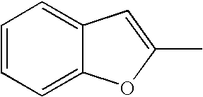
C1=CC=C2C(=C1)C=C(C)O2
